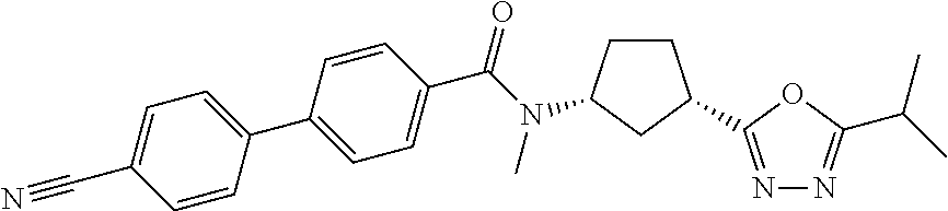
C1(C2=CC=C(C#N)C=C2)=CC=C(C(=O)N(C)C2CCC(C3=NN=C(C(C)C)O3)C2)C=C1
